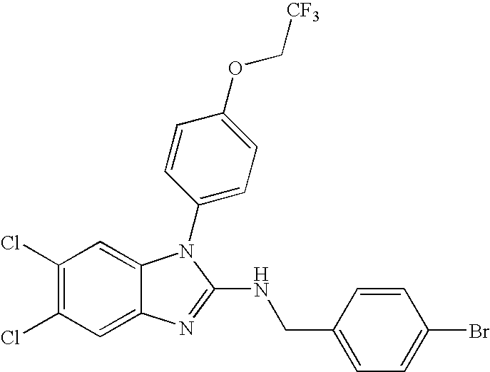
C1(Cl)=C(Cl)C=C2C(=C1)N(C1=CC=C(OC[CF3])C=C1)C(NCC1=CC=C(Br)C=C1)=N2
